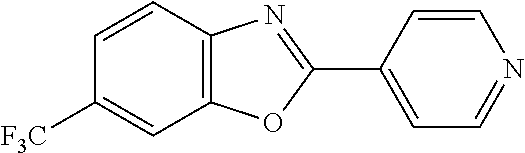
C1=CC2=C(C=C1[F3C])OC(C1=CC=NC=C1)=N2
